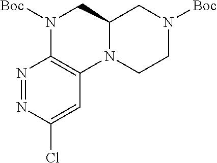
N1=NC(Cl)=CC2=C1N([Boc])CC1N2CCN([Boc])C1
